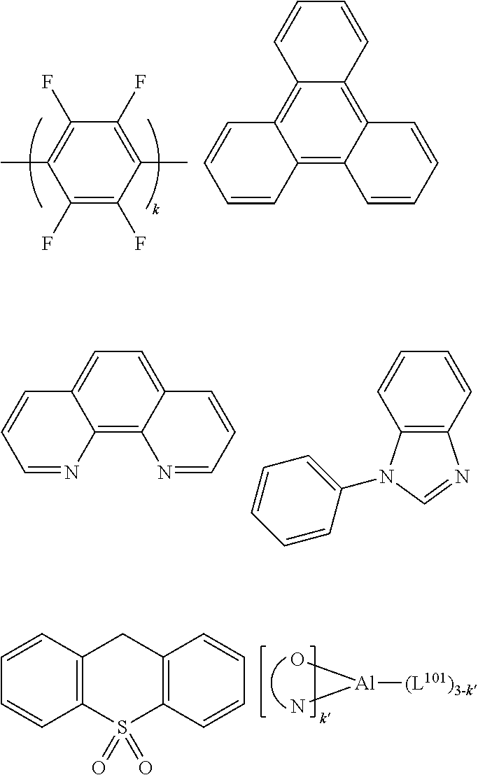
C1(F)=C(C)C(F)=C(F)C(C)=C1F.C12=C3C(=C4C(=C1C=CC=C2)C=CC=C4)C=CC=C3.C1=C2C(=C3C(=C1)C=CC=N3)N=CC=C2.C1=CC2=C(C=C1)N(C1=CC=CC=C1)C=N2.[Al]([(L101)3-k])(O)N.C1=CC2=C(C=C1)S(=O)(=O)C1=C(C2)C=CC=C1
